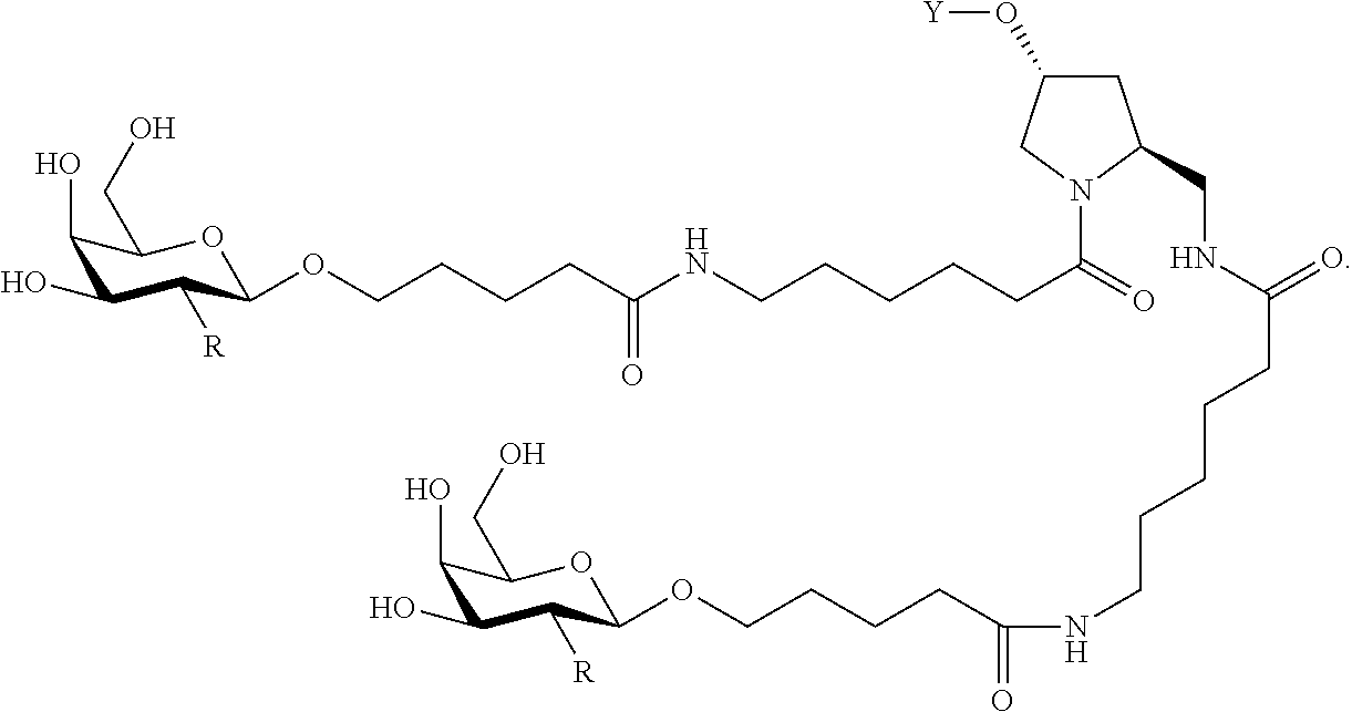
C1(O)C(O)C([R])C(OCCCCC(=O)NCCCCCC(=O)N2CC(O[Y])CC2CNC(CCCCCNC(CCCCOC2C([R])C(O)C(O)C(CO)O2)=O)=O)OC1CO
